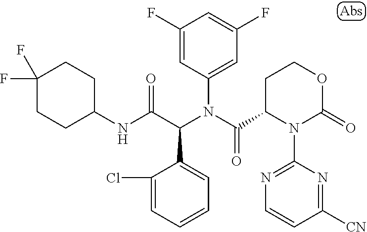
C1=CC=C(Cl)C(C(C(NC2CCC(F)(F)CC2)=O)N(C(=O)C2N(C3=NC=CC([CN])=N3)C(=O)OCC2)C2=CC(F)=CC(F)=C2)=C1
